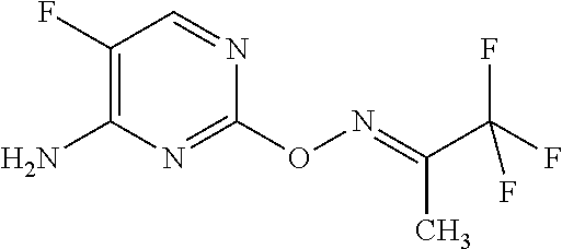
C1(F)=C(N)N=C(ON=C(C(F)(F)F)C)N=C1
